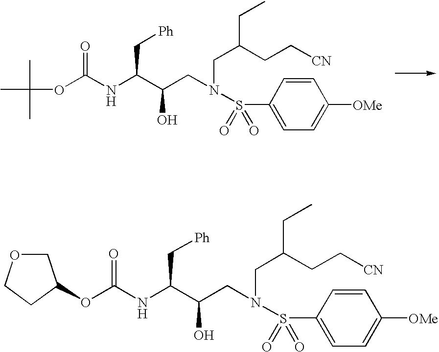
CC(C)(C)OC(NC(C(CN(CC(CC[CN])CC)S(C1=CC=C([OMe])C=C1)(=O)=O)O)C[Ph])=O.O(C(NC(C(CN(CC(CC)CC[CN])S(C1=CC=C([OMe])C=C1)(=O)=O)O)C[Ph])=O)C1COCC1
